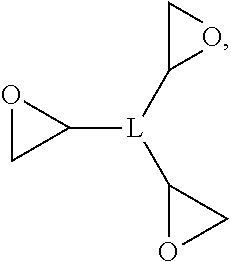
C1([L](C2OC2)C2OC2)OC1
